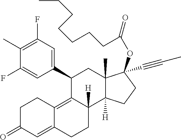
C1(C)=C(F)C=C(C2C3=C4C(=CC(=O)CC4)CCC3([H])C3([H])C(C)(C2)C(OC(=O)CCCCCCC)(C#CC)CC3)C=C1F
